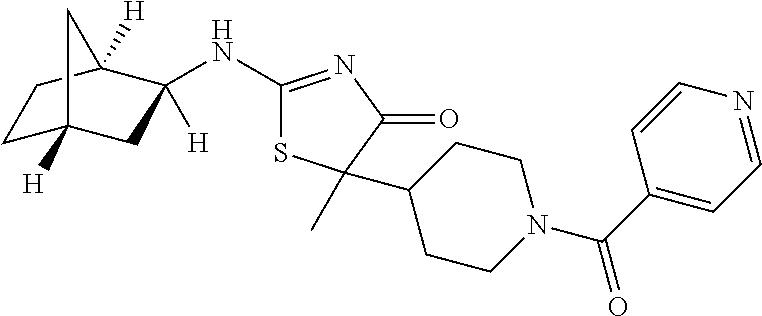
C1(NC2([H])CC3([H])CCC2([H])C3)=NC(=O)C(C)(C2CCN(C(C3=CC=NC=C3)=O)CC2)S1
